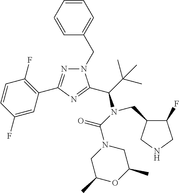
C1=CC=CC(CN2N=C(C3=C(F)C=CC(F)=C3)N=C2C(C(C)(C)C)N(C(N2CC(C)OC(C)C2)=O)CC2C(F)CNC2)=C1
